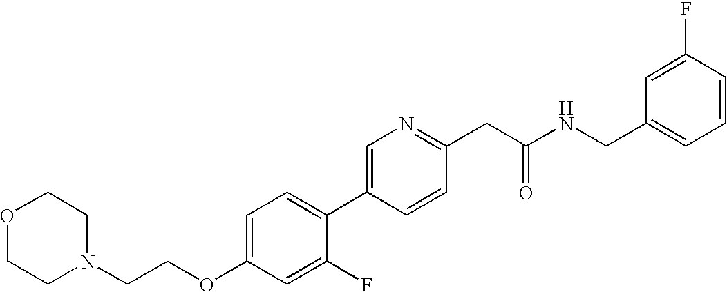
O(C1=CC=C(C2=CN=C(CC(NCC3=CC=CC(F)=C3)=O)C=C2)C(F)=C1)CCN1CCOCC1
